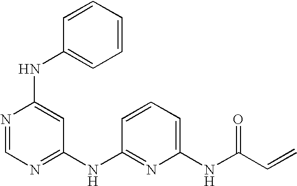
N(C1=CC(NC2=NC(NC(C=C)=O)=CC=C2)=NC=N1)C1=CC=CC=C1
